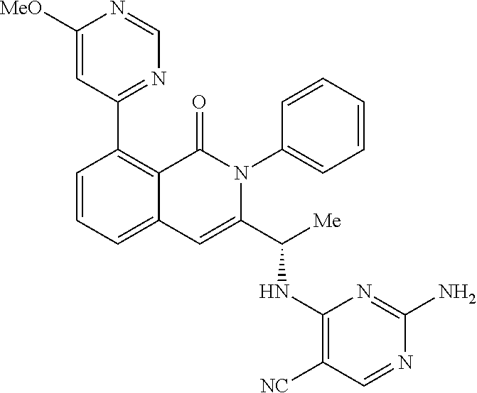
C1=CC=C2C(=C1C1=NC=NC([MeO])=C1)C(=O)N(C1=CC=CC=C1)C(C([Me])NC1=C([NC])C=NC(N)=N1)=C2
